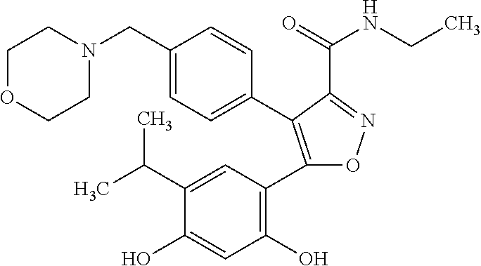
C1OCCN(CC2=CC=C(C3=C(C4=C(O)C=C(O)C(C(C)C)=C4)ON=C3C(NCC)=O)C=C2)C1
